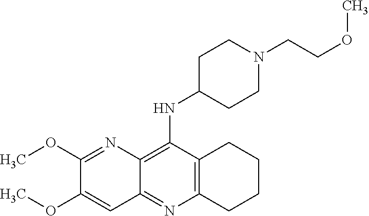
C12=C(C(NC3CCN(CCOC)CC3)=C3C(=N1)C=C(OC)C(OC)=N3)CCCC2
